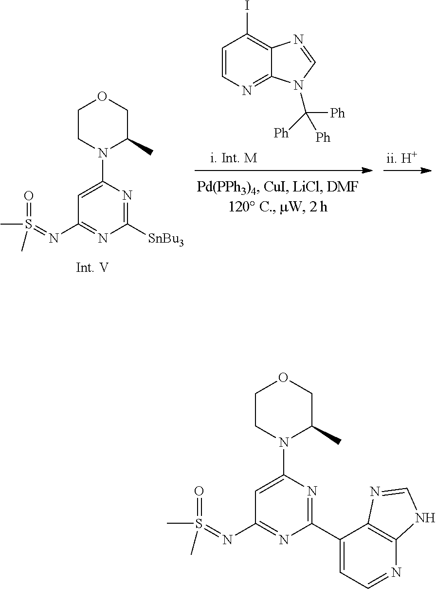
C12=NC=CC(I)=C1N=CN2C([Ph])([Ph])[Ph].C1CN(C2=CC(N=S(C)(=O)C)=NC([SnBu3])=N2)C(C)CO1.C1CN(C2=CC(N=S(C)(=O)C)=NC(C3=CC=NC4=C3N=CN4)=N2)C(C)CO1
